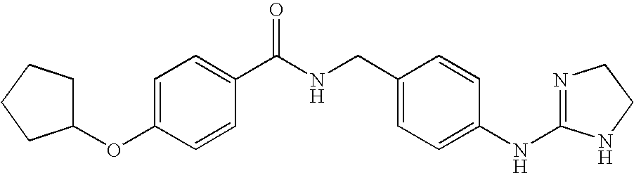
C1=C(OC2CCCC2)C=CC(C(NCC2=CC=C(NC3=NCCN3)C=C2)=O)=C1
